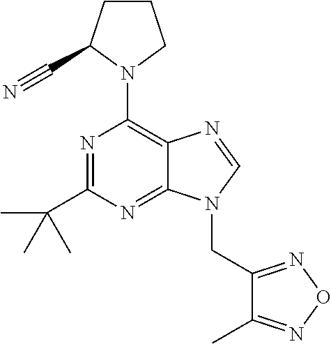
C1CC(C#N)N(C2=C3C(=NC(C(C)(C)C)=N2)N(CC2=NON=C2C)C=N3)C1
